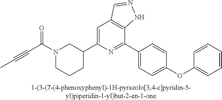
N1(C(=O)C#CC)CCCC(C2=CC3=C(C(C4=CC=C(OC5=CC=CC=C5)C=C4)=N2)NN=C3)C1
